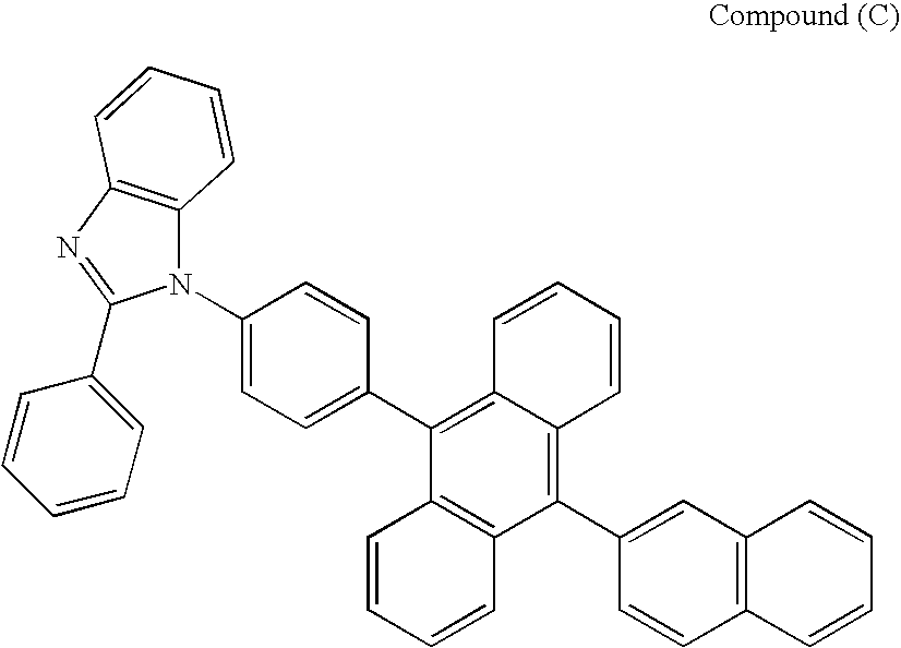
C1=CC=CC2=C(C3=CC4=C(C=C3)C=CC=C4)C3=C(C(C4=CC=C(N5C6=C(N=C5C5=CC=CC=C5)C=CC=C6)C=C4)=C12)C=CC=C3
